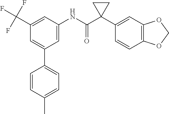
C1=C(NC(C2(C3=CC4=C(C=C3)OCO4)CC2)=O)C=C(C(F)(F)F)C=C1C1=CC=C(C)C=C1
